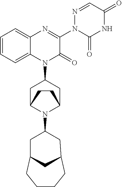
C1C2CCC(CC1N1C(=O)C(N3N=CC(=O)NC3=O)=NC3=CC=CC=C13)N2C1CC2CC(C1)CCCC2
